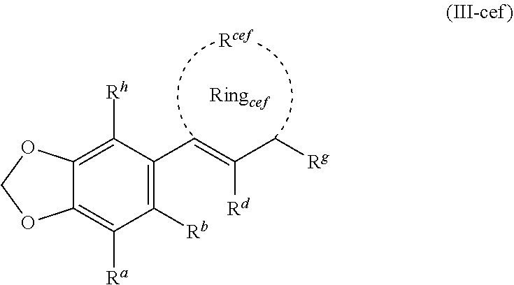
C12=C([Rh])C(C=C(C[Rg])[Rd])=C([Rb])C([Ra])=C1OCO2
